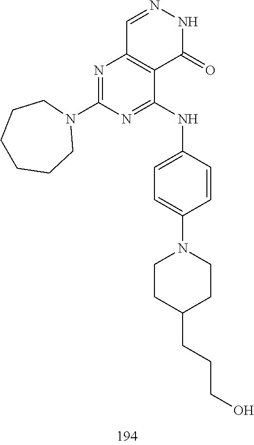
C1=NNC(=O)C2=C1N=C(N1CCCCCC1)N=C2NC1=CC=C(N2CCC(CCCO)CC2)C=C1
